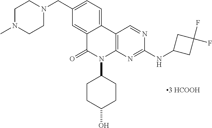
C1(CN2CCN(C)CC2)=CC=C2C(=C1)C(=O)N(C1CCC(O)CC1)C1=C2C=NC(NC2CC(F)(F)C2)=N1
